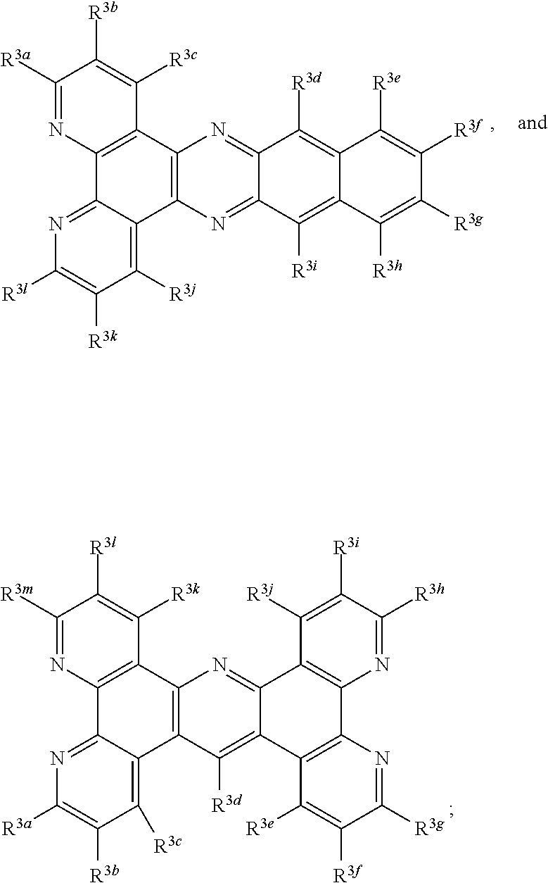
C1([R3a])=NC2=C(C([R3c])=C1[R3b])C1=C(C3=C([R3j])C([R3k])=C([R3l])N=C23)N=C2C(=N1)C([R3d])=C1C(=C2[R3i])C([R3h])=C([R3g])C([R3f])=C1[R3e].C1([R3m])=NC2=C(C([R3k])=C1[R3l])C1=C(C3=C([R3c])C([R3b])=C([R3a])N=C23)C([R3d])=C2C(=N1)C1=C(C3=C2C([R3e])=C([R3f])C([R3g])=N3)N=C([R3h])C([R3i])=C1[R3j]
